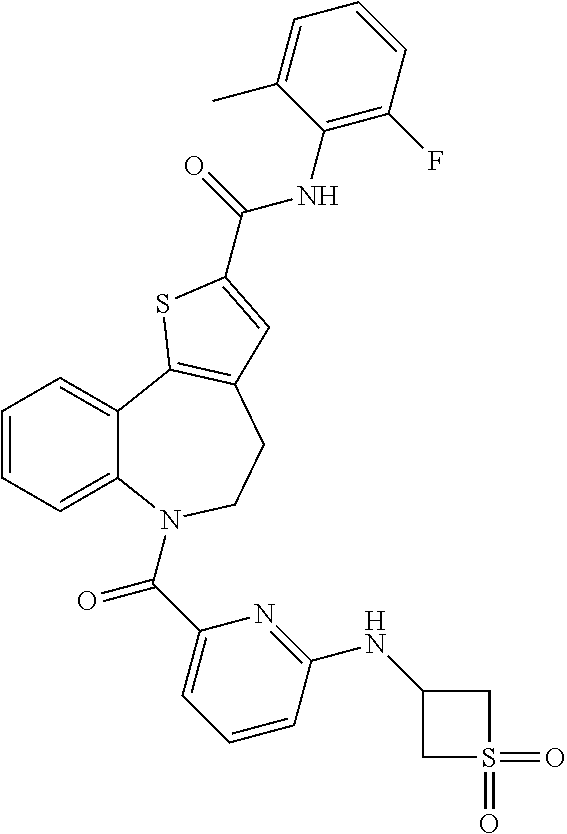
C1=CC=C2C(=C1)C1=C(CCN2C(C2=CC=CC(NC3CS(=O)(=O)C3)=N2)=O)C=C(C(=O)NC2=C(F)C=CC=C2C)S1
